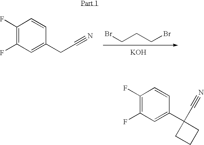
C1(F)=C(F)C=C(CC#N)C=C1.BrCCCBr.[KOH].C1(F)=C(F)C=C(C2(C#N)CCC2)C=C1
